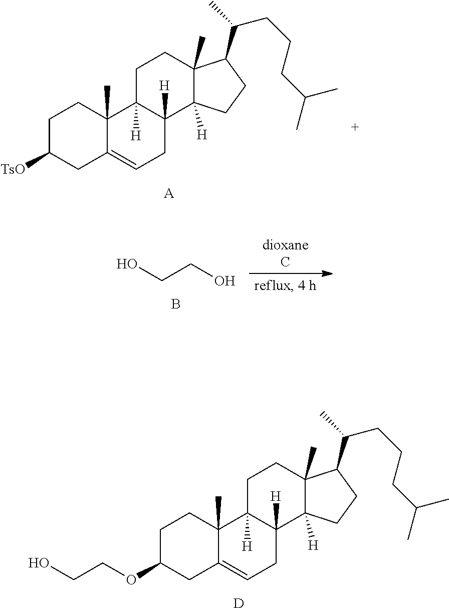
C1C(OCCO)CC2=CCC3([H])C([H])(C2(C)C1)CCC1(C)C3([H])CCC1C(CCCC(C)C)C.[D].C1C([TsO])CC2=CCC3([H])C([H])(C2(C)C1)CCC1(C)C3([H])CCC1C(CCCC(C)C)C.[A].OCCO.B
